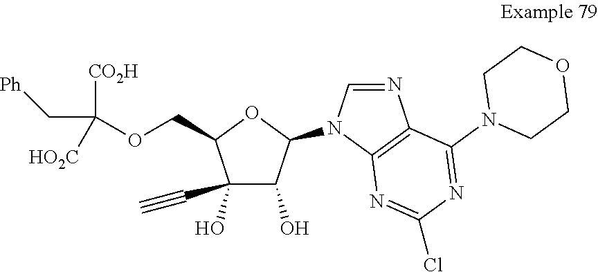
C1(O)(C#C)C(O)C(N2C=NC3=C2N=C(Cl)N=C3N2CCOCC2)OC1COC([CO2H])(C[Ph])[HO2C]
